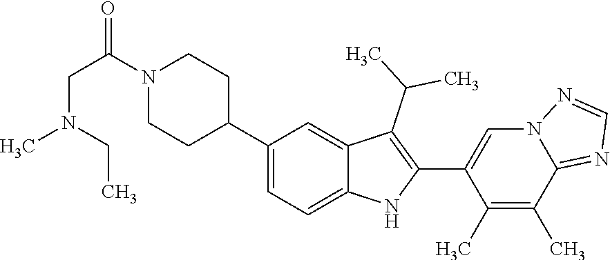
C1(C2CCN(C(CN(CC)C)=O)CC2)=CC=C2C(=C1)C(C(C)C)=C(C1=CN3C(=NC=N3)C(C)=C1C)N2
